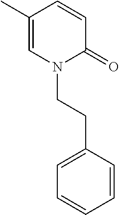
C1=CC(C)=CN(CCC2=CC=CC=C2)C1=O
